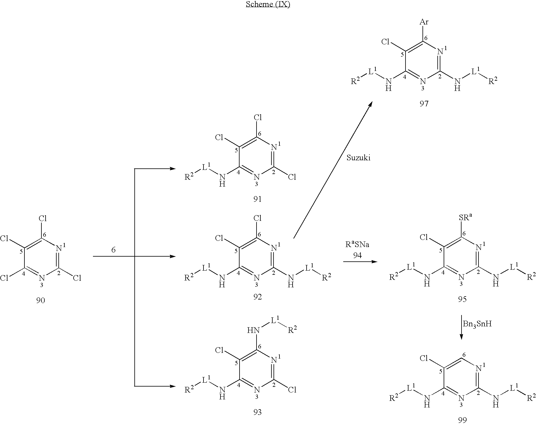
C1(Cl)=NC(Cl)=C(Cl)C(Cl)=N1.C1(N[L1][R2])=NC(Cl)=C(Cl)C(N[L1][R2])=N1.C1(Cl)=NC(Cl)=C(Cl)C(N[L1][R2])=N1.C1(Cl)=NC(N[L1][R2])=C(Cl)C(N[L1][R2])=N1.C1(N[L1][R2])=NC([Ar])=C(Cl)C(N[L1][R2])=N1.C1(N[L1][R2])=NC([SRa])=C(Cl)C(N[L1][R2])=N1.[Bn3SnH].C1(N[L1][R2])=NC=C(Cl)C(N[L1][R2])=N1
